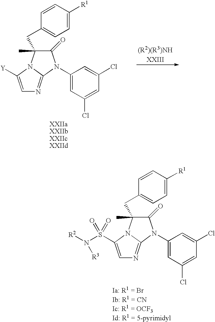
C1(=O)C(C)(CC2=CC=C([R1])C=C2)N2C(=NC=C2[Y])N1C1=CC(Cl)=CC(Cl)=C1.C1(=O)C(C)(CC2=CC=C([R1])C=C2)N2C(=NC=C2S(N([R2])[R3])(=O)=O)N1C1=CC(Cl)=CC(Cl)=C1.[Ia: R1 = BrIb: R1 = CNIc: R1 = OCF3Id: R1 = 5-pyrimidyl]
